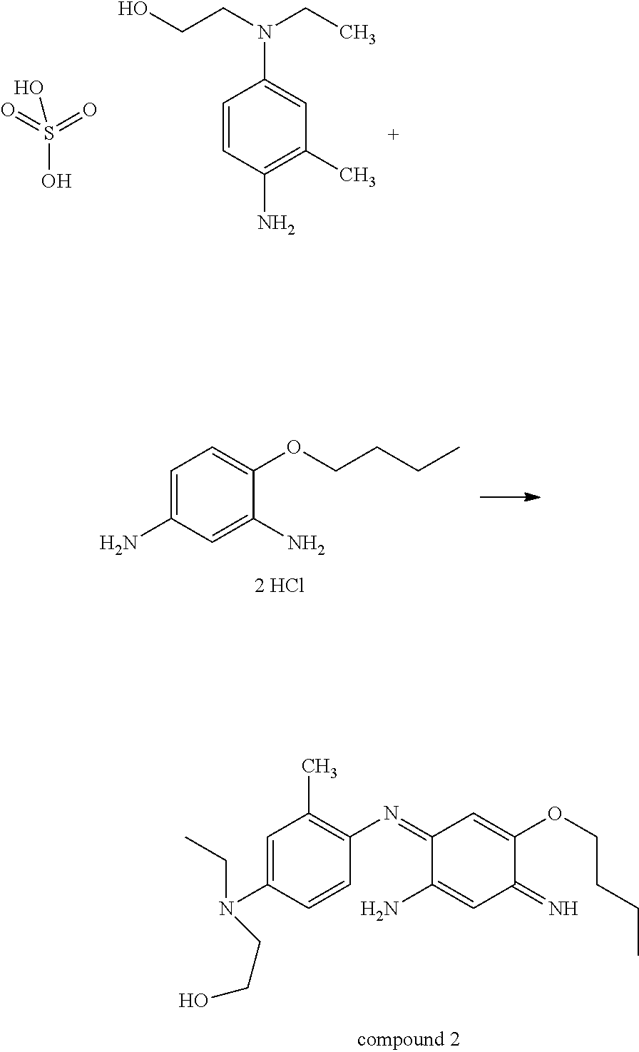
C1=C(N(CCO)CC)C=CC(N=C2C(N)=CC(=N)C(OCCCC)=C2)=C1C.S(O)(=O)(=O)O.C1=CC(N)=C(C)C=C1N(CCO)CC.C1=C(N)C=C(N)C(OCCCC)=C1
